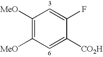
C1([MeO])=C([MeO])C=C([CO2H])C(F)=C1
